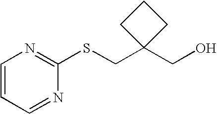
C1=CC=NC(SCC2(CO)CCC2)=N1
